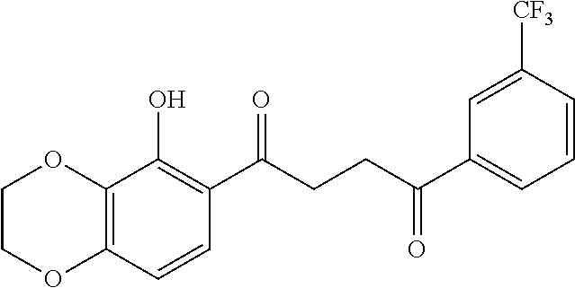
C12=C(C=CC(C(CCC(C3=CC=CC([CF3])=C3)=O)=O)=C1O)OCCO2
